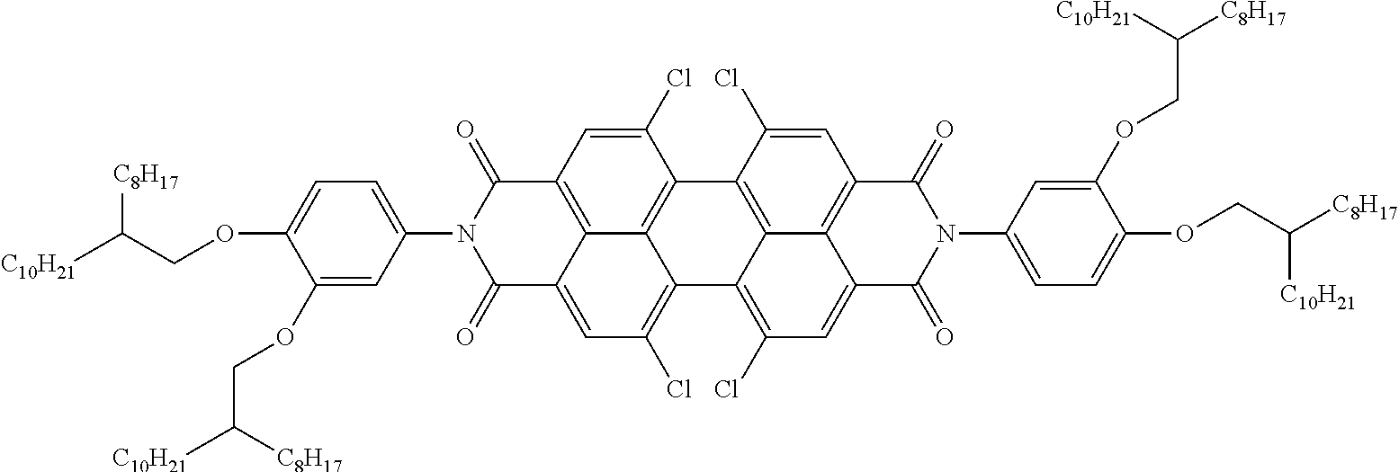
C1=C(Cl)C2=C3C4=C1C(=O)N(C1=CC=C(OCC([C10H21])[C8H17])C(OCC([C10H21])[C8H17])=C1)C(=O)C4=CC(Cl)=C3C1=C(Cl)C=C3C4=C(C=C(Cl)C2=C14)C(=O)N(C1=CC=C(OCC([C8H17])[C10H21])C(OCC([C8H17])[C10H21])=C1)C3=O
